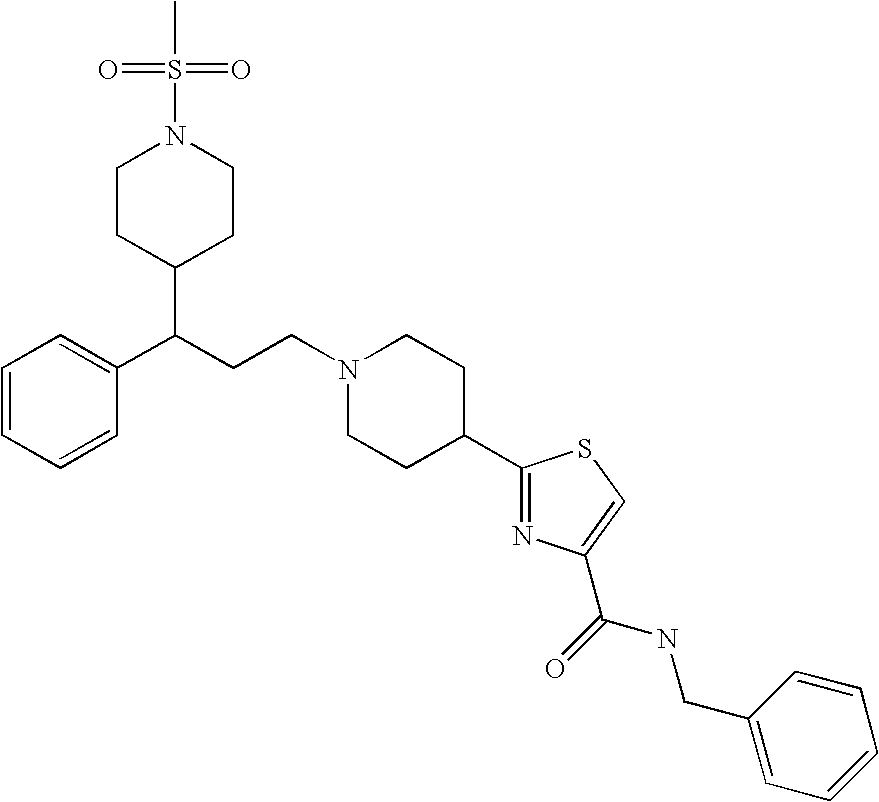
C1CC(C(C2=CC=CC=C2)CCN2CCC(C3=NC(C(=O)NCC4=CC=CC=C4)=CS3)CC2)CCN1S(=O)(=O)C
